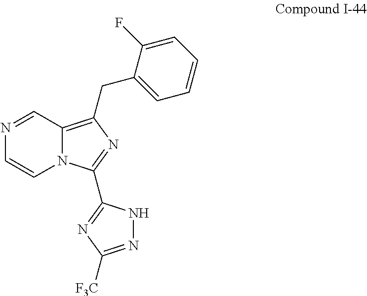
N12C(=C(CC3=CC=CC=C3F)N=C1C1=NC([F3C])=NN1)C=NC=C2
